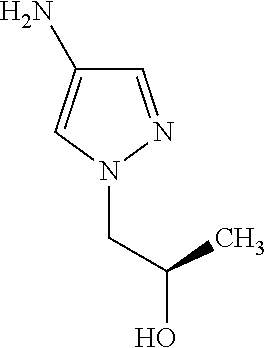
C(N1N=CC(N)=C1)C(O)C
